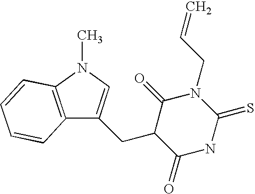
C12=C(N(C)C=C1CC1C(=O)NC(=S)N(CC=C)C1=O)C=CC=C2
